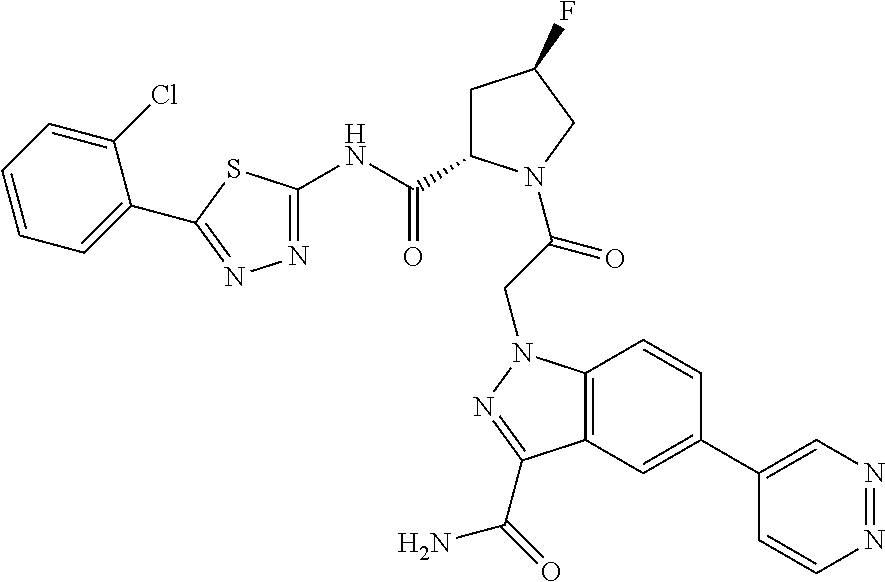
C1(C2=CC3=C(C=C2)N(CC(=O)N2C(C(=O)NC4=NN=C(C5=CC=CC=C5Cl)S4)CC(F)C2)N=C3C(=O)N)=CN=NC=C1
